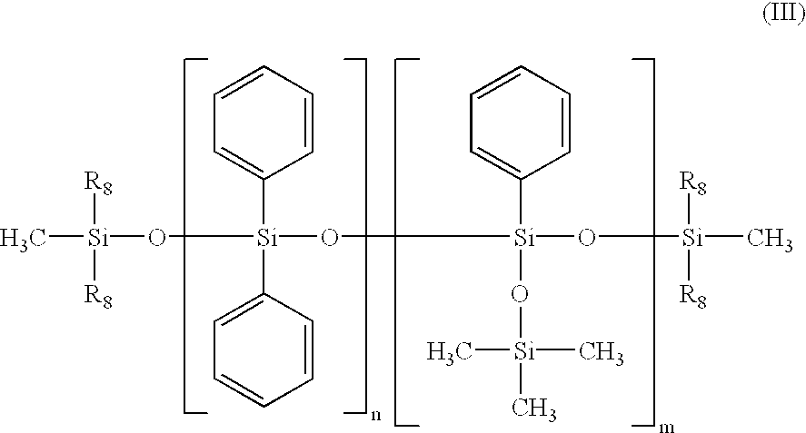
C[Si]([R8])([R8])O[Si](C1=CC=CC=C1)(C1=CC=CC=C1)O[Si](C1=CC=CC=C1)(O[Si](C)(C)C)O[Si]([R8])([R8])C
